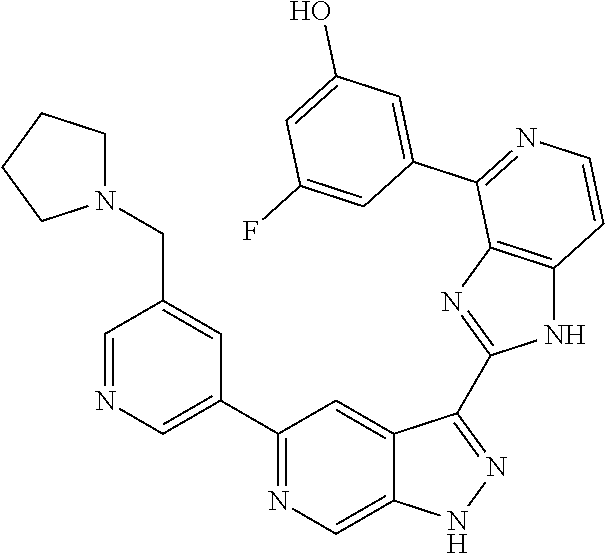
C1(C2=CN=CC(CN3CCCC3)=C2)=NC=C2C(=C1)C(C1=NC3=C(N1)C=CN=C3C1=CC(O)=CC(F)=C1)=NN2
